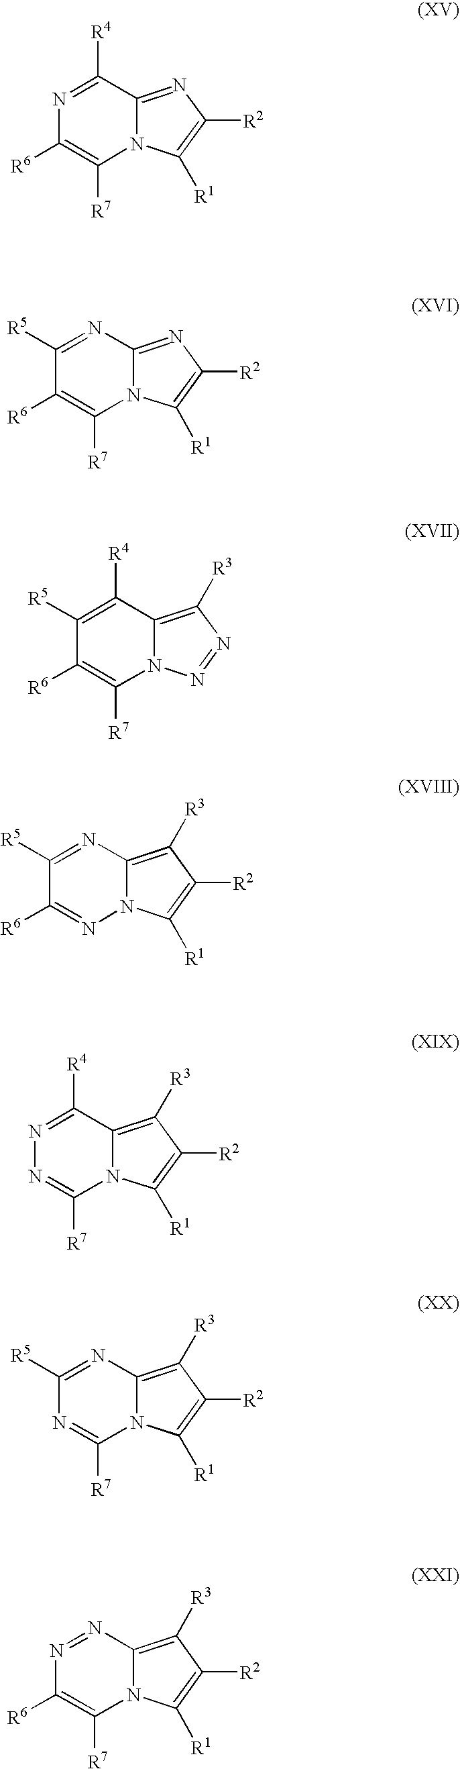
N1=C([R4])C2=NC([R2])=C([R1])N2C([R7])=C1[R6].C1([R5])=NC2=NC([R2])=C([R1])N2C([R7])=C1[R6].C1([R5])=C([R4])C2=C([R3])N=NN2C([R7])=C1[R6].C1([R5])=NC2=C([R3])C([R2])=C([R1])N2N=C1[R6].N1=C([R4])C2=C([R3])C([R2])=C([R1])N2C([R7])=N1.C1([R5])=NC2=C([R3])C([R2])=C([R1])N2C([R7])=N1.N1=NC2=C([R3])C([R2])=C([R1])N2C([R7])=C1[R6]
